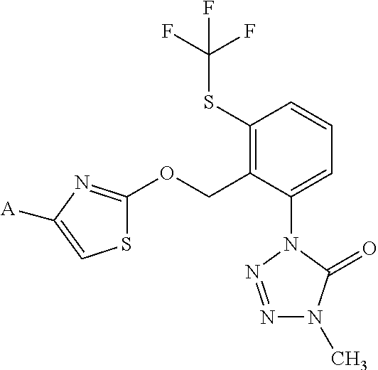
C1(SC(F)(F)F)=C(COC2=NC([A])=CS2)C(N2N=NN(C)C2=O)=CC=C1
